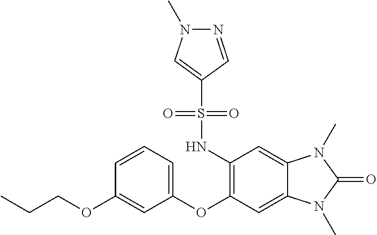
C1=CC=C(OC2=C(NS(C3=CN(C)N=C3)(=O)=O)C=C3C(=C2)N(C)C(=O)N3C)C=C1OCCC
